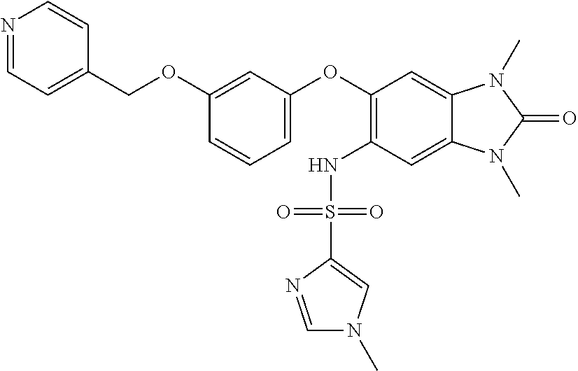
N1=CC=C(COC2=CC(OC3=C(NS(C4=CN(C)C=N4)(=O)=O)C=C4C(=C3)N(C)C(=O)N4C)=CC=C2)C=C1
